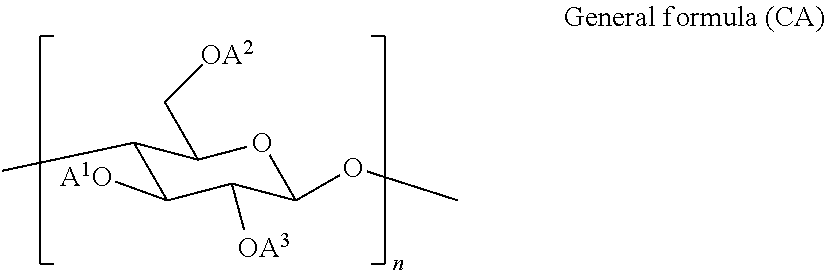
C1(C)C([A1O])C([OA3])C(OC)OC1C[OA2]
